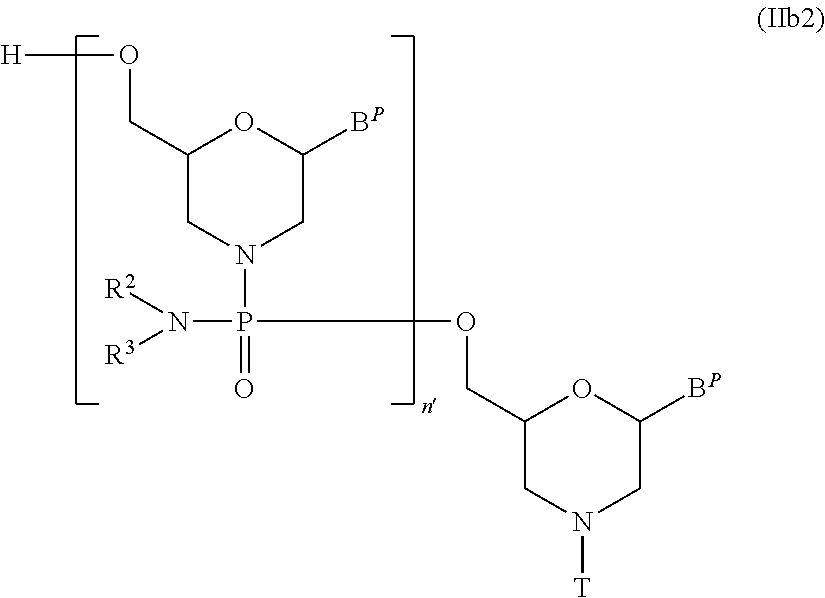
O(CC1CN(P(N([R2])[R3])(OCC2CN([T])CC([BP])O2)=O)CC([BP])O1)[H]
